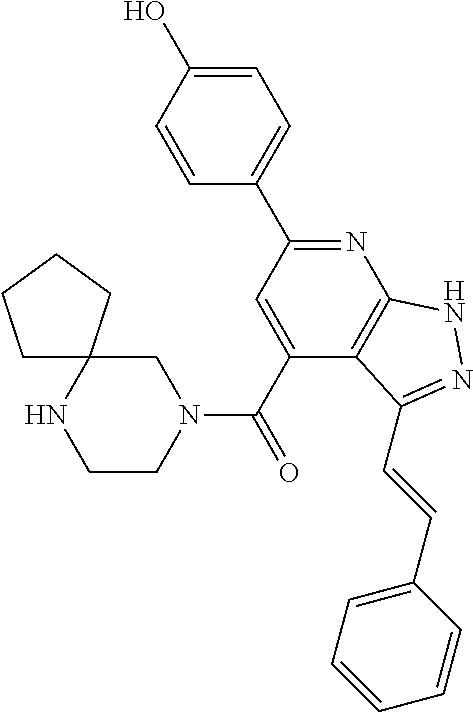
C1=C(O)C=CC(C2=NC3=C(C(C(=O)N4CC5(NCC4)CCCC5)=C2)C(C=CC2=CC=CC=C2)=NN3)=C1
